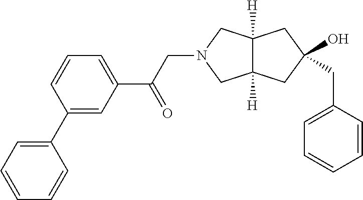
C12([H])C([H])(CC(CC3=CC=CC=C3)(O)C1)CN(CC(C1=CC=CC(C3=CC=CC=C3)=C1)=O)C2
